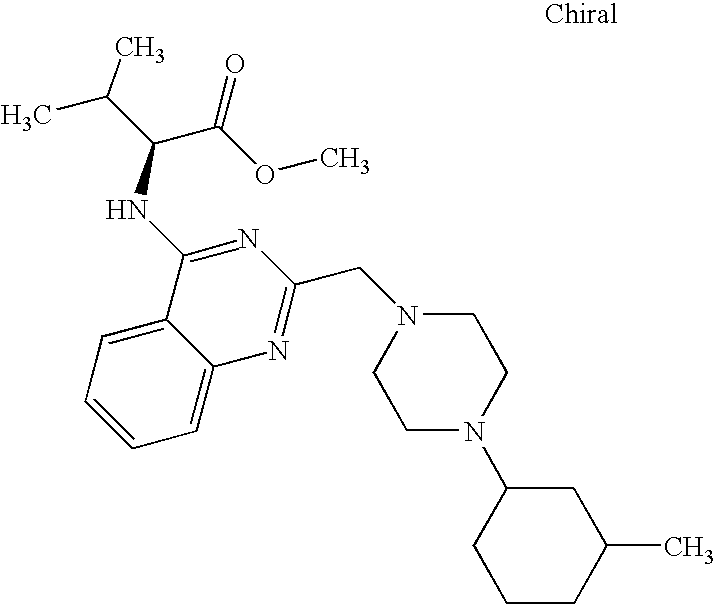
N1(CC2=NC3=CC=CC=C3C(NC(C(OC)=O)C(C)C)=N2)CCN(C2CCCC(C)C2)CC1
